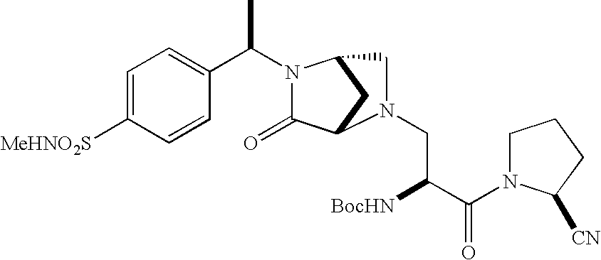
C1=C([MeHNO2S])C=CC(C(C)N2C(=O)C3CC2CN3CC([BocHN])C(=O)N2CCCC2[CN])=C1
